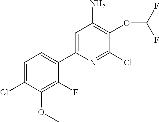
C1=C(C2=CC=C(Cl)C(OC)=C2F)N=C(Cl)C(OC(F)F)=C1N
